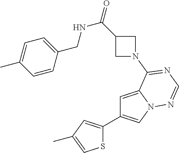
C1=C2N(C=C1C1=CC(C)=CS1)N=CN=C2N1CC(C(=O)NCC2=CC=C(C)C=C2)C1
